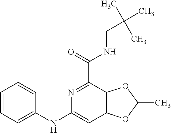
C1=CC=C(NC2=CC3=C(C(C(=O)NCC(C)(C)C)=N2)OC(C)O3)C=C1
